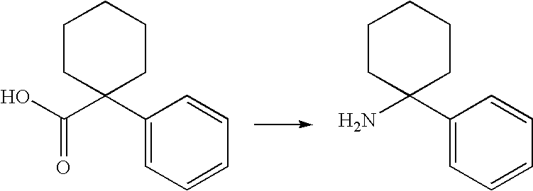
OC(C1(C2=CC=CC=C2)CCCCC1)=O.NC1(C2=CC=CC=C2)CCCCC1
